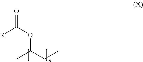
[R]C(OC(CC)C)=O
